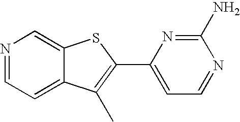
N1=CC=C2C(=C1)SC(C1=CC=NC(N)=N1)=C2C
